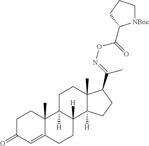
C1C(=O)C=C2C(C)(C1)C1([H])C([H])(CC2)C2([H])C(C)(CC1)C(C(=NOC(=O)C1[NBoc]CCC1)C)CC2
